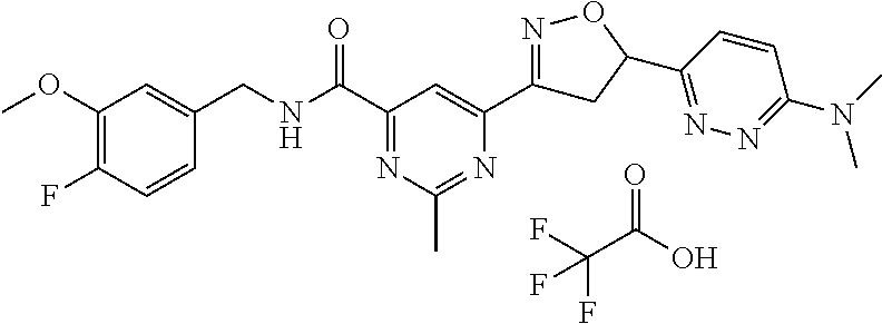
C1(OC)=C(F)C=CC(CNC(C2=NC(C)=NC(C3=NOC(C4=NN=C(N(C)C)C=C4)C3)=C2)=O)=C1.FC(C(O)=O)(F)F
